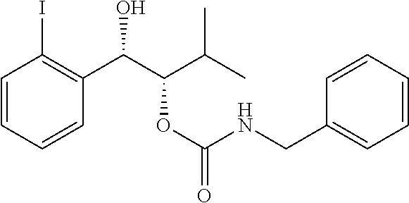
C1=CC=CC(C(C(C(C)C)OC(=O)NCC2=CC=CC=C2)O)=C1I
